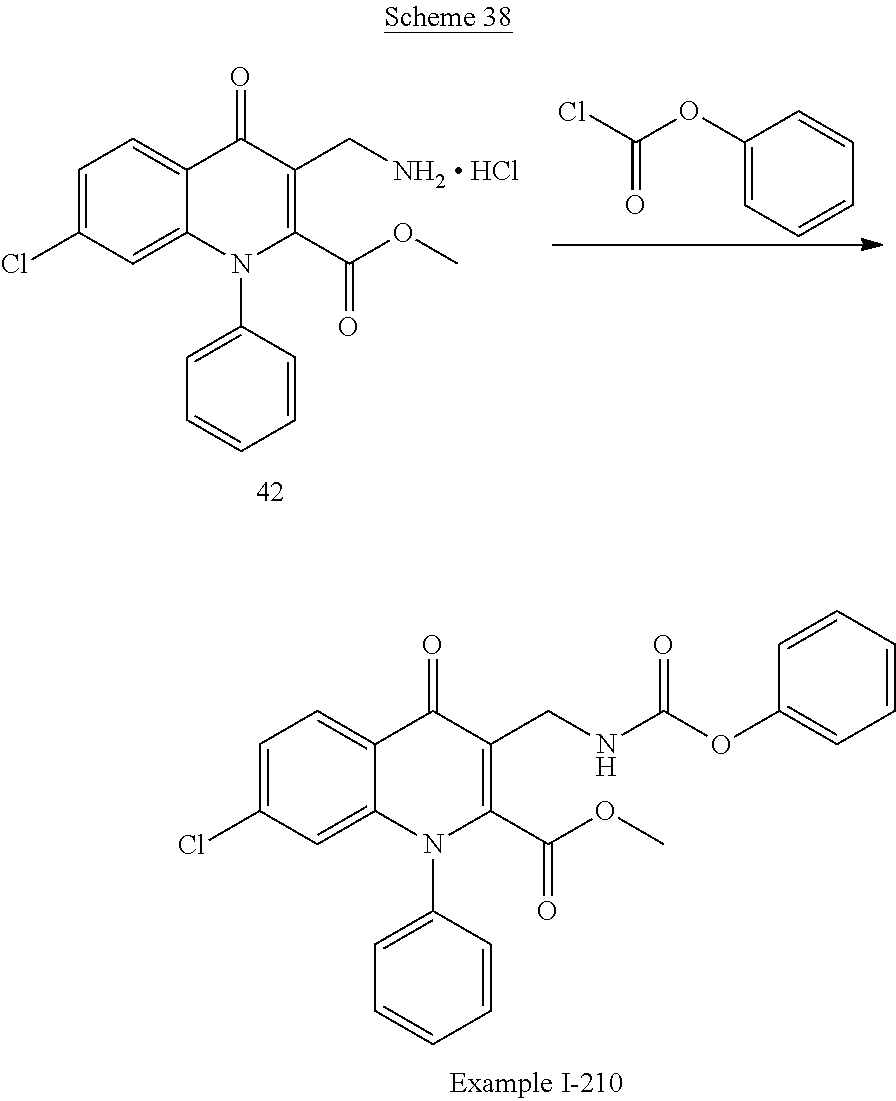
C1=C(Cl)C=C2C(=C1)C(=O)C(C[NH2  HCl])=C(C(OC)=O)N2C1=CC=CC=C1.C1(OC(Cl)=O)=CC=CC=C1.C1=C(Cl)C=C2C(=C1)C(=O)C(CNC(OC1=CC=CC=C1)=O)=C(C(OC)=O)N2C1=CC=CC=C1
